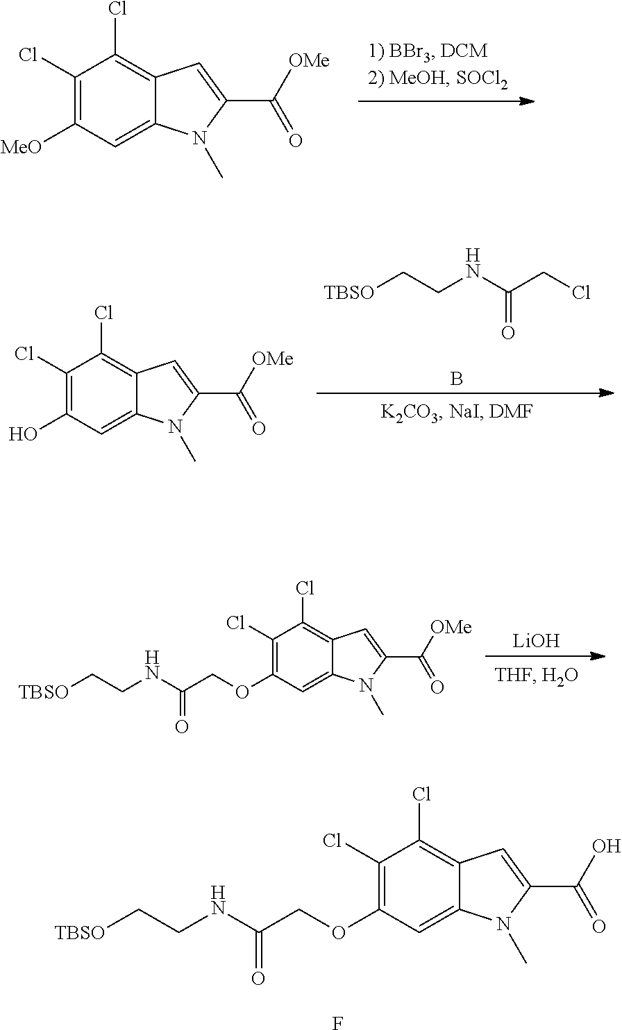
C1(Cl)=C([MeO])C=C2C(=C1Cl)C=C(C([OMe])=O)N2C.C1(Cl)=C(O)C=C2C(=C1Cl)C=C(C([OMe])=O)N2C.[TBSO]CCNC(CCl)=O.B.C1(Cl)=C(OCC(=O)NCC[TBSO])C=C2C(=C1Cl)C=C(C([OMe])=O)N2C.[LiOH].C1(Cl)=C(OCC(=O)NCC[TBSO])C=C2C(=C1Cl)C=C(C(O)=O)N2C.F
